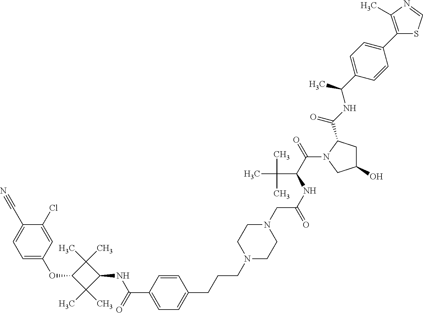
C1=C(OC2C(C)(C)C(NC(C3=CC=C(CCCN4CCN(CC(NC(C(=O)N5CC(O)CC5C(NC(C5=CC=C(C6=C(C)N=CS6)C=C5)C)=O)C(C)(C)C)=O)CC4)C=C3)=O)C2(C)C)C=C(Cl)C(C#N)=C1
